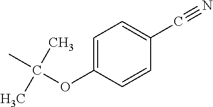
C1=C(OC(C)(C)C)C=CC(C#N)=C1
